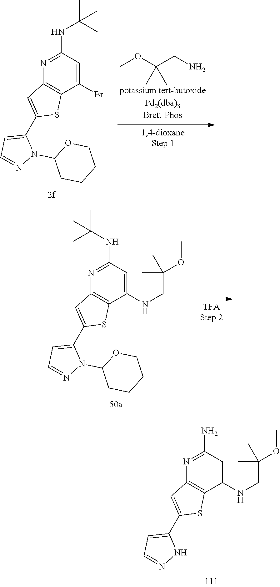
N1=C(N)C=C(NCC(C)(C)OC)C2=C1C=C(C1=CC=NN1)S2.N1=C(NC(C)(C)C)C=C(NCC(C)(C)OC)C2=C1C=C(C1=CC=NN1C1CCCCO1)S2.COC(CN)(C)C.N1=C(NC(C)(C)C)C=C(Br)C2=C1C=C(C1=CC=NN1C1CCCCO1)S2
